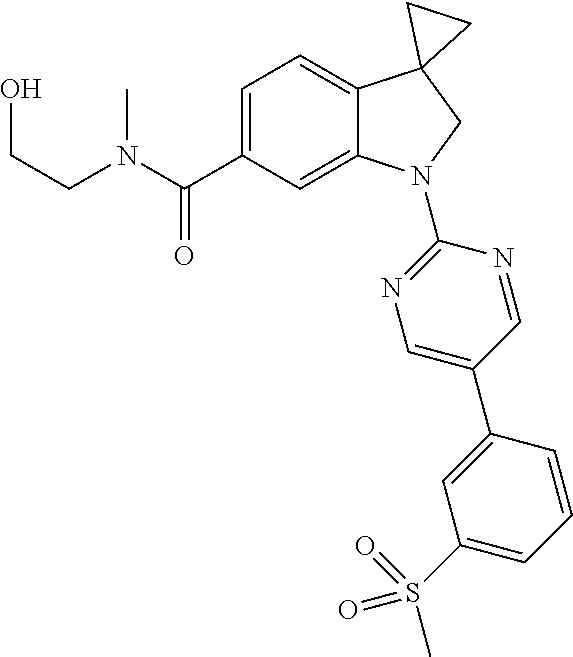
N(C(C1=CC=C2C(=C1)N(C1=NC=C(C3=CC(S(C)(=O)=O)=CC=C3)C=N1)CC21CC1)=O)(C)CCO
